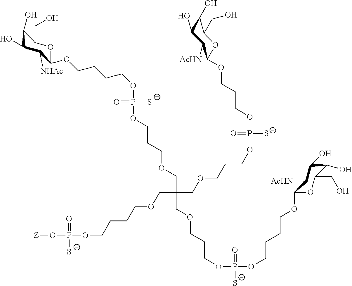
[Z]OP(=O)([S-])OCCCCOCC(COCCCOP([S-])(=O)OCCCOC1OC(CO)C(O)C(O)C1[AcHN])(COCCCOP(OCCCCOC1OC(CO)C(O)C(O)C1[NHAc])([S-])=O)COCCCOP(OCCCCOC1OC(CO)C(O)C(O)C1[AcHN])(=O)[S-]
